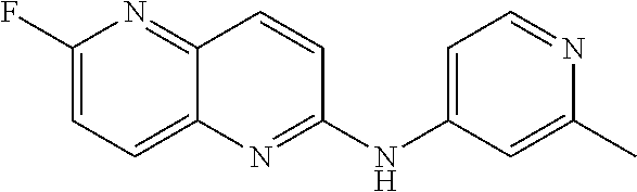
C1(F)=CC=C2C(=N1)C=CC(NC1=CC=NC(C)=C1)=N2
